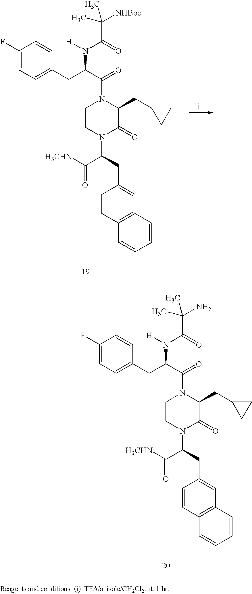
C(C(=O)[H3CHN])(CC1=CC2=C(C=C1)C=CC=C2)N1C(=O)C(CC2CC2)N(C(=O)C(CC2=CC=C(F)C=C2)N(C(=O)C([NHBoc])(C)C)[H])CC1.C(C(=O)[H3CHN])(CC1=CC2=C(C=C1)C=CC=C2)N1C(=O)C(CC2CC2)N(C(=O)C(CC2=CC=C(F)C=C2)N(C(=O)C(N)(C)C)[H])CC1
